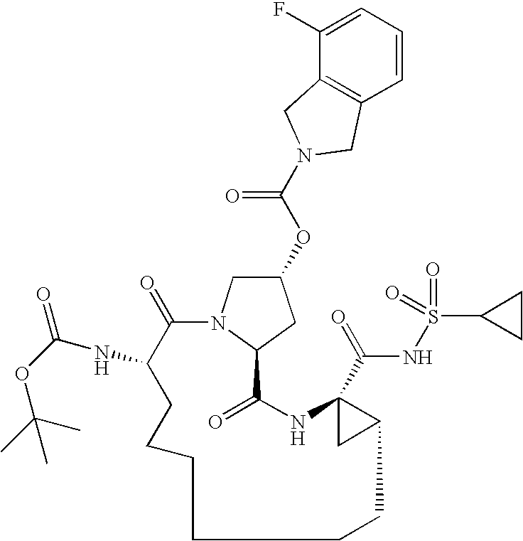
C1(OC(=O)N2CC3=C(C=CC=C3F)C2)CN2C(C1)C(=O)NC1(C(=O)NS(=O)(=O)C3CC3)CC1CCCCCCC(NC(=O)OC(C)(C)C)C2=O
